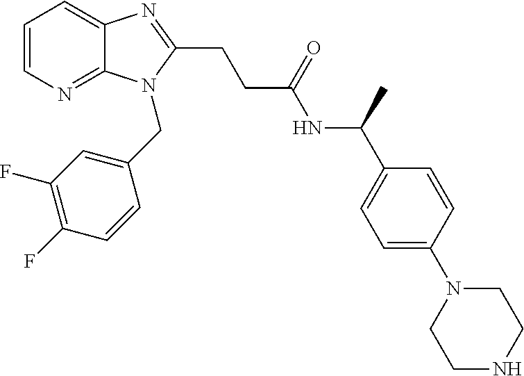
C1=CN=C2C(=C1)N=C(CCC(NC(C1=CC=C(N3CCNCC3)C=C1)C)=O)N2CC1=CC(F)=C(F)C=C1
